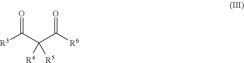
[R3]C(C(C([R6])=O)([R4])[R5])=O
